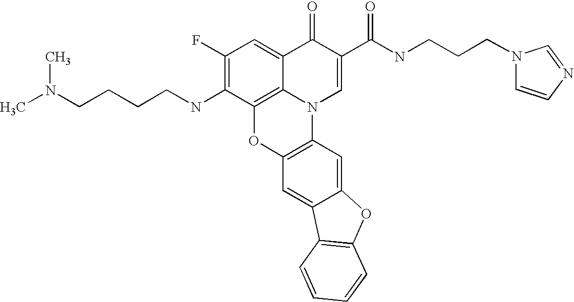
C1(F)=C(NCCCCN(C)C)C2=C3C(=C1)C(=O)C(C(=O)NCCCN1C=CN=C1)=CN3C1=C(O2)C=C2C(=C1)OC1=C2C=CC=C1
